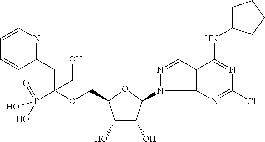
C(OCC1C(O)C(O)C(N2C3=C(C=N2)C(NC2CCCC2)=NC(Cl)=N3)O1)(CC1=NC=CC=C1)(P(O)(=O)O)CO
